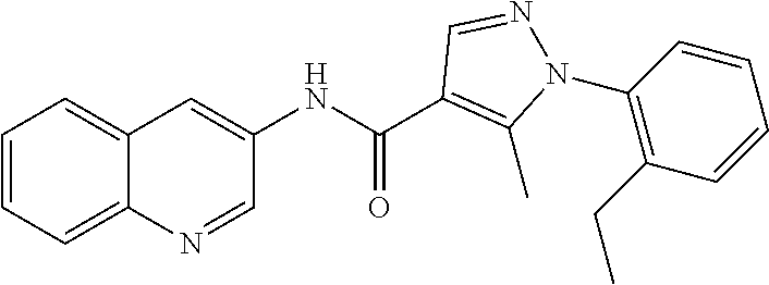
N(C(C1=C(C)N(C2=C(CC)C=CC=C2)N=C1)=O)C1=CC2=CC=CC=C2N=C1
